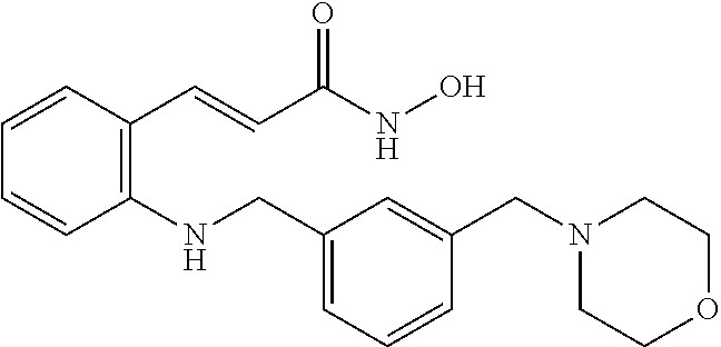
C(C(=O)NO)=CC1=C(NCC2=CC=CC(CN3CCOCC3)=C2)C=CC=C1
